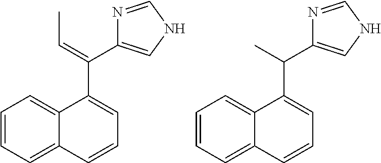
C1=CC=C2C(=C1)C(C(=CC)C1=CNC=N1)=CC=C2.C1=CC=C2C(=C1)C(C(C)C1=CNC=N1)=CC=C2
